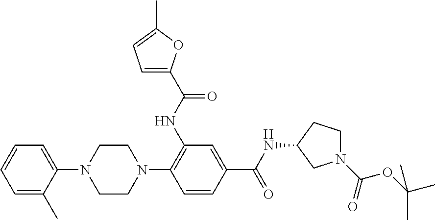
C1=CC=C(C)C(N2CCN(C3=C(NC(C4=CC=C(C)O4)=O)C=C(C(NC4CN(C(OC(C)(C)C)=O)CC4)=O)C=C3)CC2)=C1
